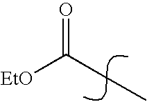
[EtO]C(CC)=O
